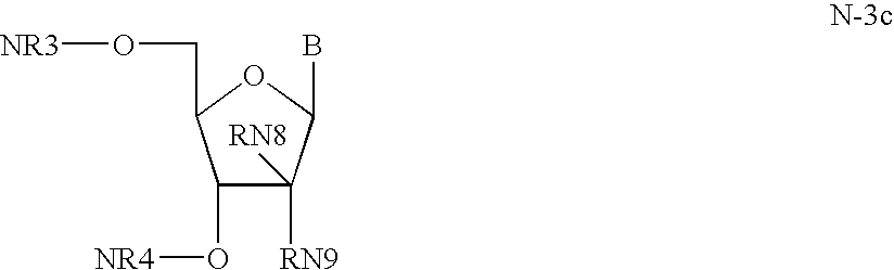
C1(O[NR4])C([RN8])([RN9])C(B)OC1CO[NR3]
